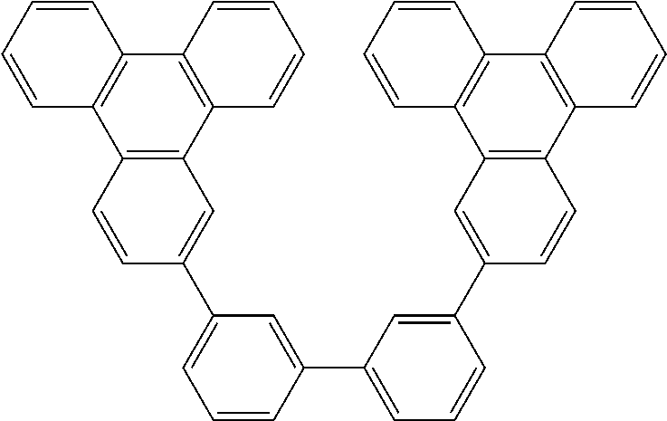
C1(C2=CC3=C(C=C2)C2=C(C4=C3C=CC=C4)C=CC=C2)=CC=CC(C2=CC=CC(C3=CC4=C(C=C3)C3=C(C5=C4C=CC=C5)C=CC=C3)=C2)=C1
